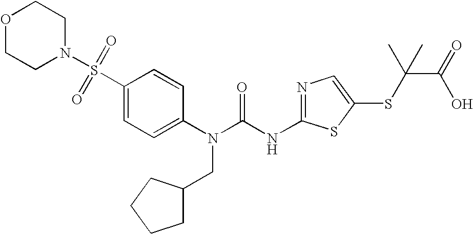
C1(S(N2CCOCC2)(=O)=O)=CC=C(N(C(NC2=NC=C(SC(C(O)=O)(C)C)S2)=O)CC2CCCC2)C=C1
